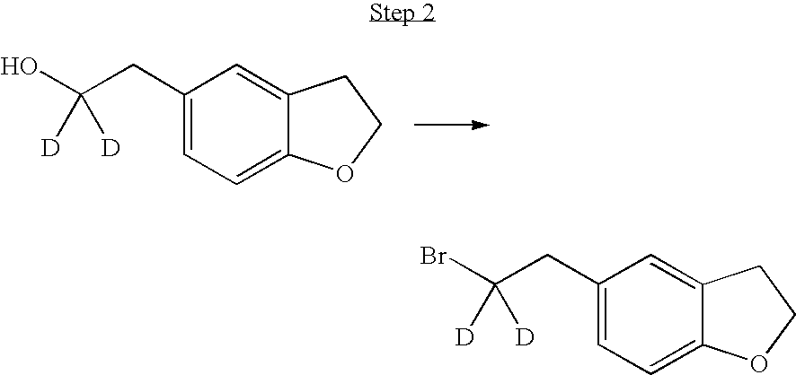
C1(CC(O)([D])[D])=CC=C2C(=C1)CCO2.C1(CC(Br)([D])[D])=CC=C2C(=C1)CCO2
